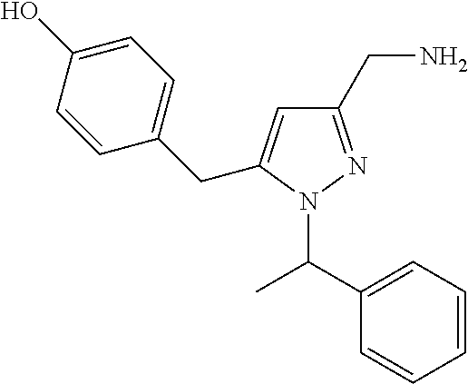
C1(C(N2N=C(CN)C=C2CC2=CC=C(O)C=C2)C)=CC=CC=C1
